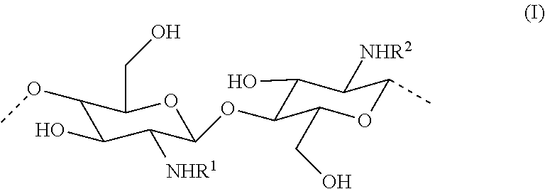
C1(O)C([NHR2])C(C)OC(CO)C1OC1C([NHR1])C(O)C(OC)C(CO)O1
